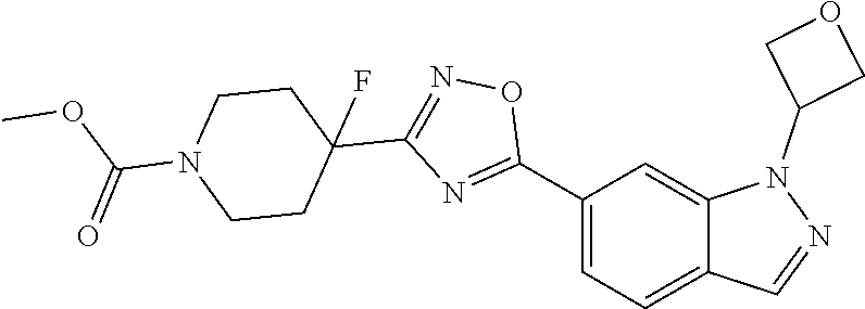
C1(C2=NC(C3(F)CCN(C(=O)OC)CC3)=NO2)=CC=C2C(=C1)N(C1COC1)N=C2
